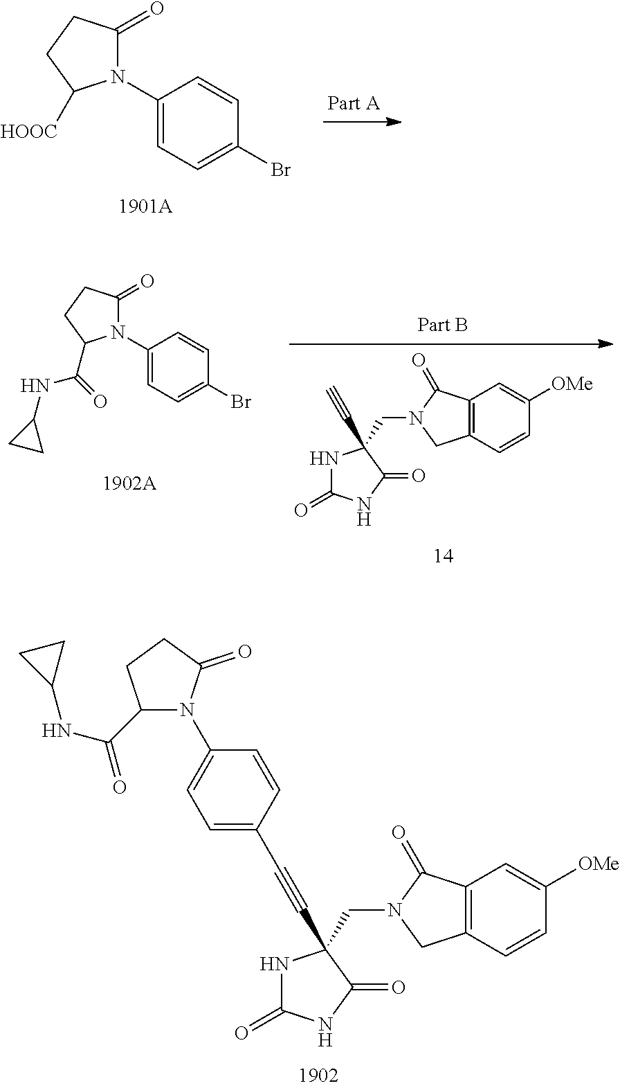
N1(C2=CC=C(Br)C=C2)C(=O)CCC1[HOOC].C12=C(C=CC([OMe])=C1)CN(CC1(C#C)NC(=O)NC1=O)C2=O.N1(C2=CC=C(Br)C=C2)C(=O)CCC1C(NC1CC1)=O.C12=C(C=CC([OMe])=C1)CN(CC1(C#CC3=CC=C(N4C(=O)CCC4C(NC4CC4)=O)C=C3)NC(=O)NC1=O)C2=O
